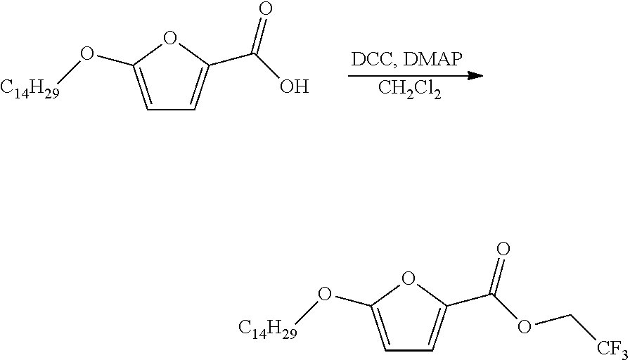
[CH2Cl2].C1=C(O[C14H29])OC(C(O)=O)=C1.C1=C(O[C14H29])OC(C(OC[CF3])=O)=C1
